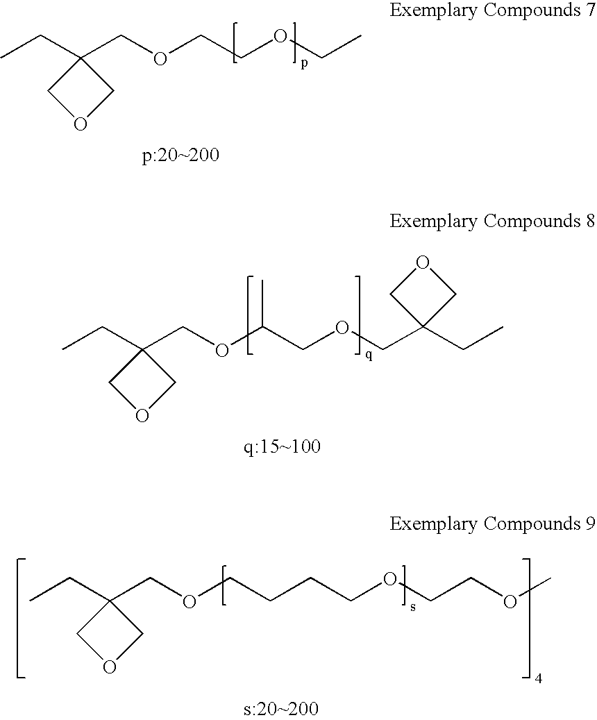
CCC1(COCCCCOCCOC)COC1.CCC1(COCCOCC)COC1.CCC1(COC(COCC2(CC)COC2)C)COC1
